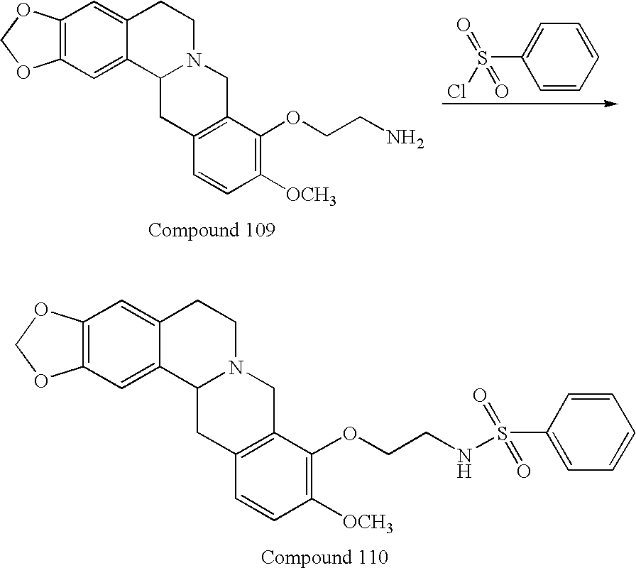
C1=CC=C(S(=O)(Cl)=O)C=C1.C12=C(C=C3C(=C1)CCN1C3CC3=C(C1)C(OCCN)=C([OCH3])C=C3)OCO2.C12=C(C=C3C(=C1)CCN1C3CC3=C(C1)C(OCCNS(C1=CC=CC=C1)(=O)=O)=C([OCH3])C=C3)OCO2
